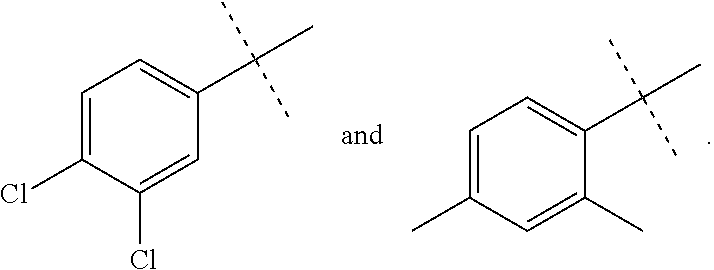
C1=C(Cl)C(Cl)=CC=C1C(C)(C)C.C1(C)=CC(C)=CC=C1C(C)(C)C
